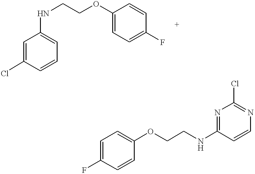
C1=C(Cl)C=CC=C1NCCOC1=CC=C(F)C=C1.C1(NCCOC2=CC=C(F)C=C2)=NC(Cl)=NC=C1
